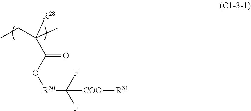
CCC(C)(C(O[R30]C(F)(F)[COO][R31])=O)[R28]
